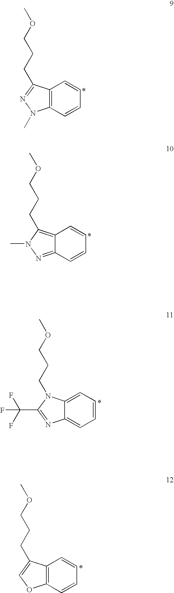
C1=CC=C2C(=C1)N=C(C(F)(F)F)N2CCCOC.C1=CC2=C(C=C1)C(CCCOC)=CO2.C1=CC2=C(C=C1)C(CCCOC)=NN2C.C1=CC2=NN(C)C(CCCOC)=C2C=C1
